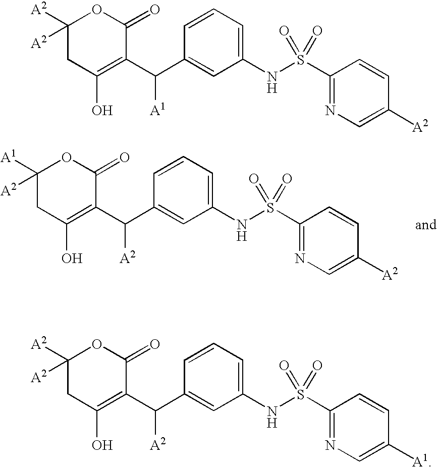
C1([A1])([A2])CC(O)=C(C([A2])C2=CC(NS(=O)(=O)C3=NC=C([A2])C=C3)=CC=C2)C(=O)O1.C1([A2])([A2])CC(O)=C(C([A1])C2=CC(NS(=O)(=O)C3=NC=C([A2])C=C3)=CC=C2)C(=O)O1.C1([A2])([A2])CC(O)=C(C([A2])C2=CC(NS(=O)(=O)C3=NC=C([A1])C=C3)=CC=C2)C(=O)O1
